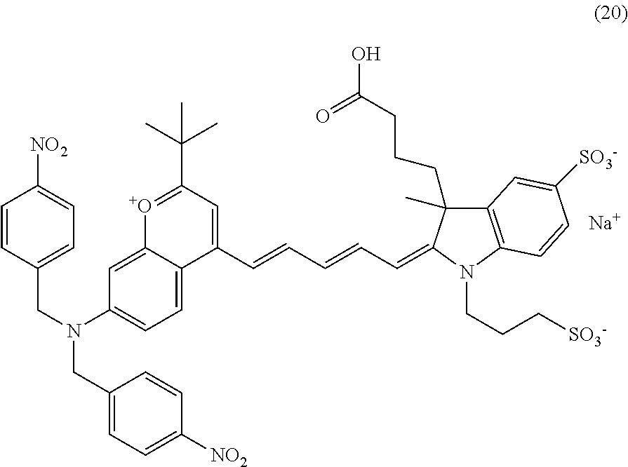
C12=C(N(CCC[SO3-])C(=CC=CC=CC3=CC(C(C)(C)C)=[O+]C4=CC(N(CC5=CC=C([NO2])C=C5)CC5=CC=C([NO2])C=C5)=CC=C34)C1(CCCC(=O)O)C)C=CC([SO3-])=C2.[Na]
